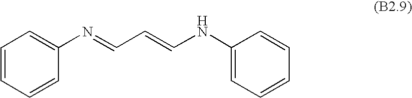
C1=CC=CC(N=CC=CNC2=CC=CC=C2)=C1
